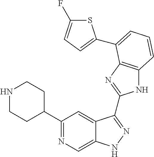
C1(C2=NC=C3C(=C2)C(C2=NC4=C(N2)C=CC=C4C2=CC=C(F)S2)=NN3)CCNCC1
